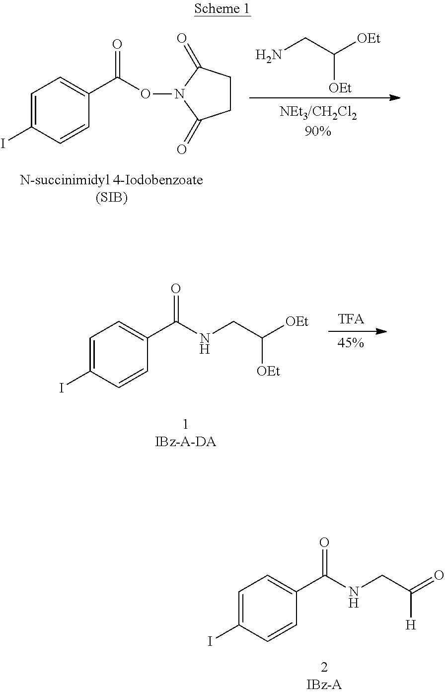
C1=C(I)C=CC(C(ON2C(=O)CCC2=O)=O)=C1.NCC([OEt])[OEt].C1=C(I)C=CC(C(=O)NCC([OEt])[OEt])=C1.C1=C(I)C=CC(C(=O)NCC(=O)[H])=C1
